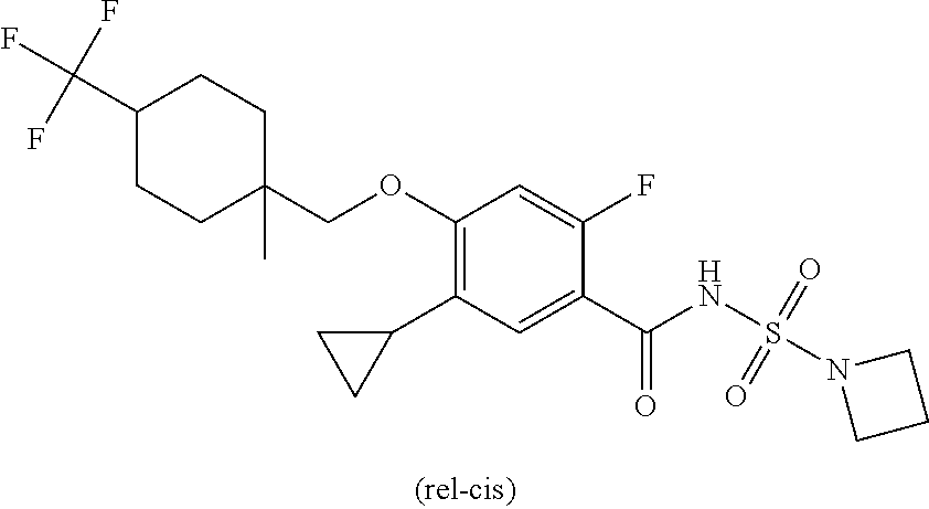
C1(C2CC2)=C(OCC2(C)CCC(C(F)(F)F)CC2)C=C(F)C(C(NS(N2CCC2)(=O)=O)=O)=C1
